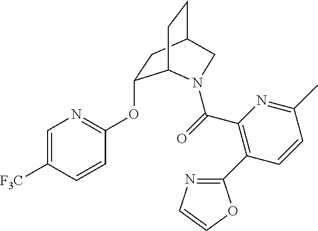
C1=C([F3C])C=CC(OC2CC3CCC2N(C(=O)C2=C(C4=NC=CO4)C=CC(C)=N2)C3)=N1
